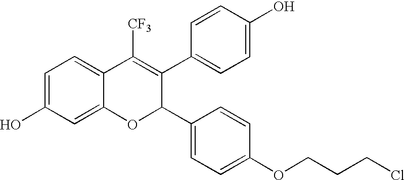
C1=C(O)C=C2C(=C1)C([CF3])=C(C1=CC=C(O)C=C1)C(C1=CC=C(OCCCCl)C=C1)O2
